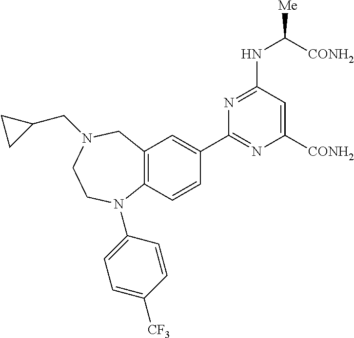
C12=C(C=CC(C3=NC([CONH2])=CC(NC([Me])[CONH2])=N3)=C1)N(C1=CC=C([CF3])C=C1)CCN(CC1CC1)C2
